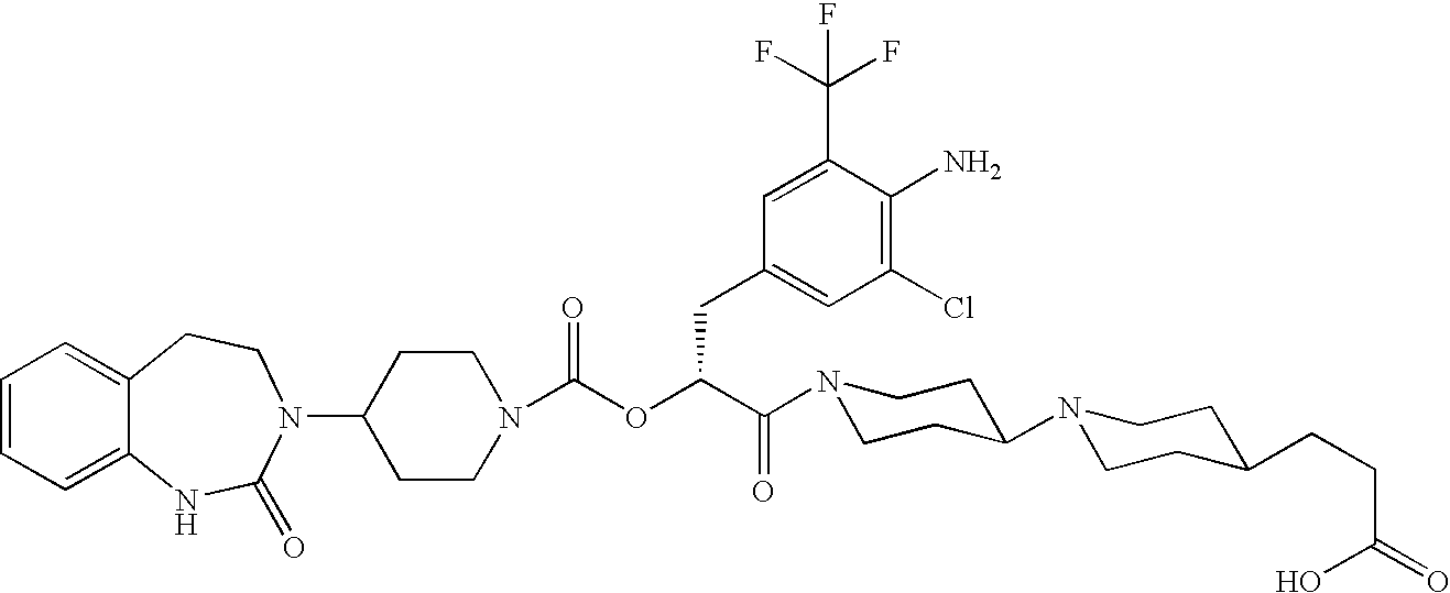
C1(N2C(=O)NC3=CC=CC=C3CC2)CCN(C(OC(C(N2CCC(N3CCC(CCC(O)=O)CC3)CC2)=O)CC2=CC(Cl)=C(N)C(C(F)(F)F)=C2)=O)CC1
